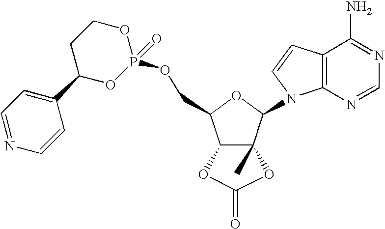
C12C(C)(C(N3C4=C(C=C3)C(N)=NC=N4)OC1COP1(=O)OCCC(C3=CC=NC=C3)O1)OC(=O)O2
